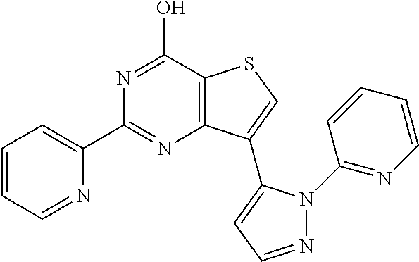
N1=C(O)C2=C(N=C1C1=CC=CC=N1)C(C1=CC=NN1C1=NC=CC=C1)=CS2
